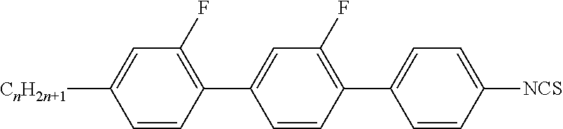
C1=CC(C2=CC(F)=C(C3=CC=C([NCS])C=C3)C=C2)=C(F)C=C1[CnH2n+1]
